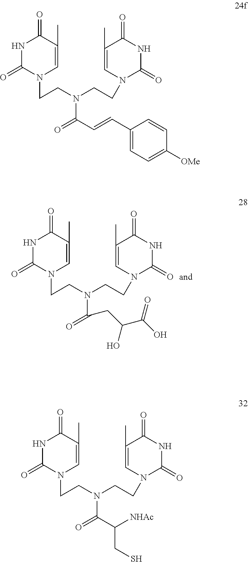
N1C(=O)N(CCN(CCN2C(=O)NC(=O)C(C)=C2)C(CC(C(O)=O)O)=O)C=C(C)C1=O.N1C(=O)N(CCN(CCN2C(=O)NC(=O)C(C)=C2)C(C=CC2=CC=C([OMe])C=C2)=O)C=C(C)C1=O.N1C(=O)N(CCN(CCN2C(=O)NC(=O)C(C)=C2)C(C([NHAc])CS)=O)C=C(C)C1=O
